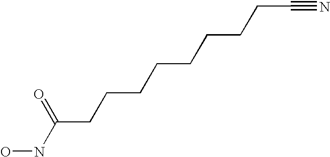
ONC(CCCCCCCCC#N)=O
